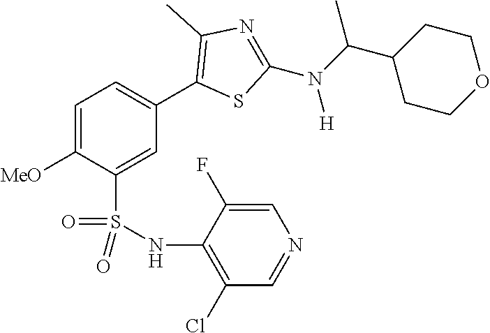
C1=C([MeO])C(S(NC2=C(Cl)C=NC=C2F)(=O)=O)=CC(C2=C(C)N=C(N(C(C3CCOCC3)C)[H])S2)=C1
